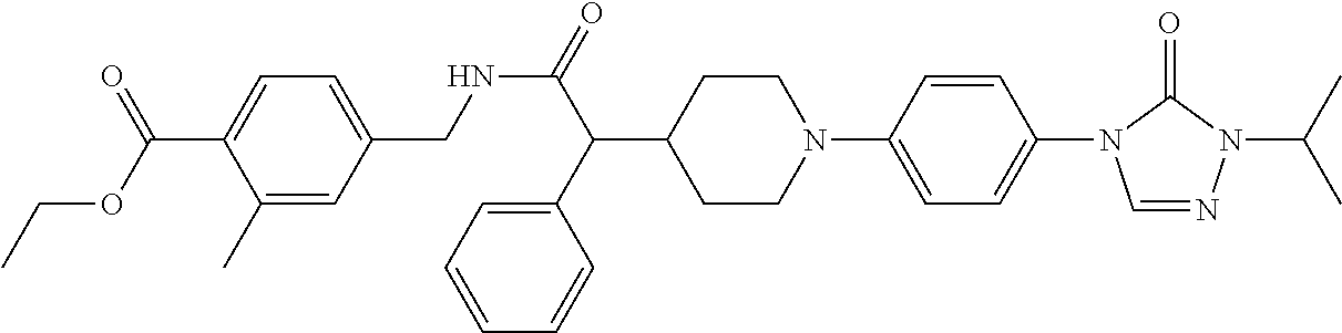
N(C(C(C1CCN(C2=CC=C(N3C=NN(C(C)C)C3=O)C=C2)CC1)C1=CC=CC=C1)=O)CC1=CC=C(C(OCC)=O)C(C)=C1
